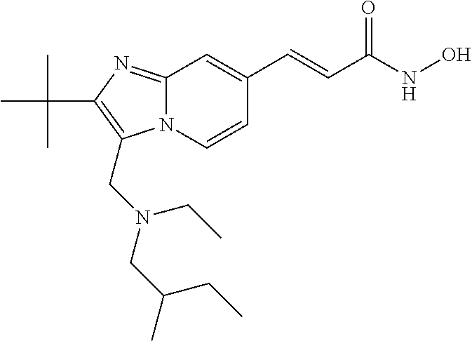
N12C(=NC(C(C)(C)C)=C1CN(CC(C)CC)CC)C=C(C=CC(NO)=O)C=C2
